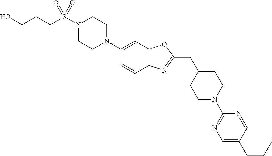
N1(S(=O)(=O)CCCO)CCN(C2=CC3=C(C=C2)N=C(CC2CCN(C4=NC=C(CCC)C=N4)CC2)O3)CC1
